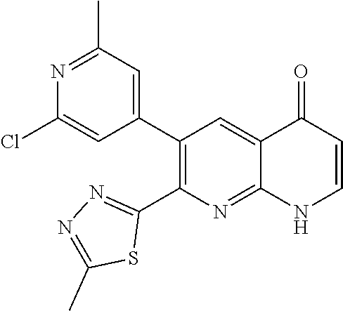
N1=C(C)C=C(C2=C(C3=NN=C(C)S3)N=C3C(=C2)C(=O)C=CN3)C=C1Cl
